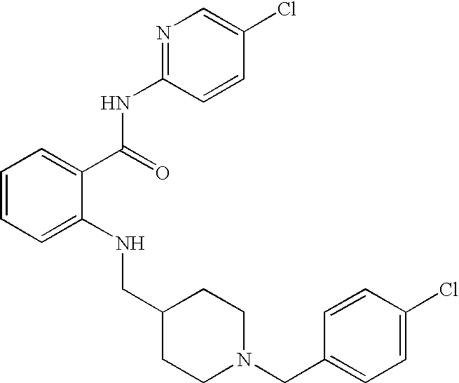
C1=CC=C(NCC2CCN(CC3=CC=C(Cl)C=C3)CC2)C(C(NC2=NC=C(Cl)C=C2)=O)=C1
